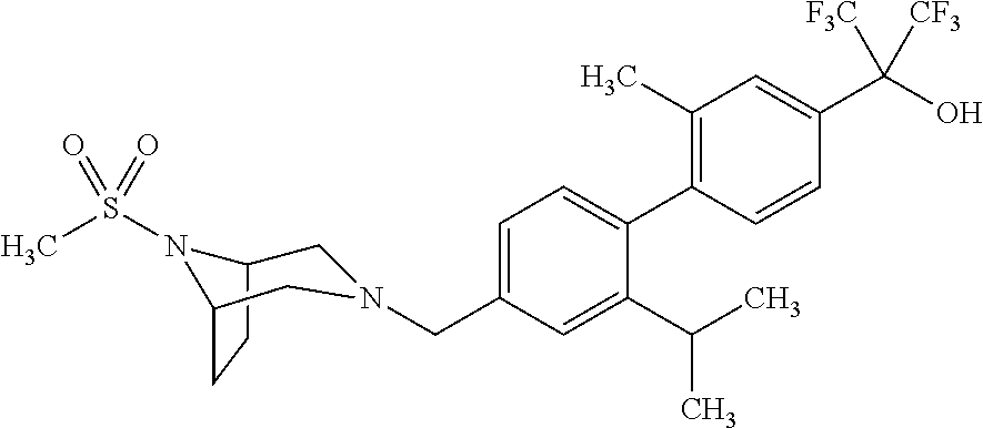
C1(C)=C(C2=CC=C(CN3CC4CCC(N4S(C)(=O)=O)C3)C=C2C(C)C)C=CC(C(O)([F3C])[CF3])=C1
